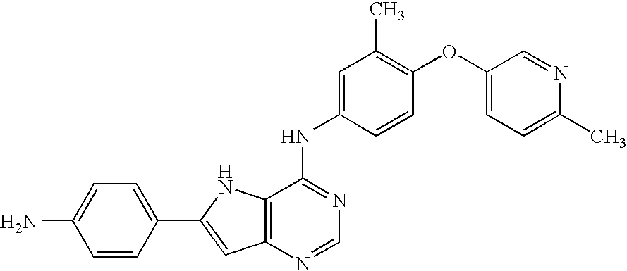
C12=C(NC(C3=CC=C(N)C=C3)=C1)C(NC1=CC(C)=C(OC3=CC=C(C)N=C3)C=C1)=NC=N2
